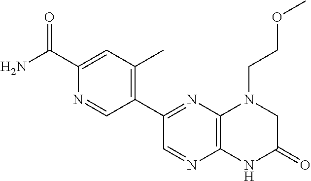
C1(C2=NC3=C(N=C2)NC(=O)CN3CCOC)=C(C)C=C(C(N)=O)N=C1
